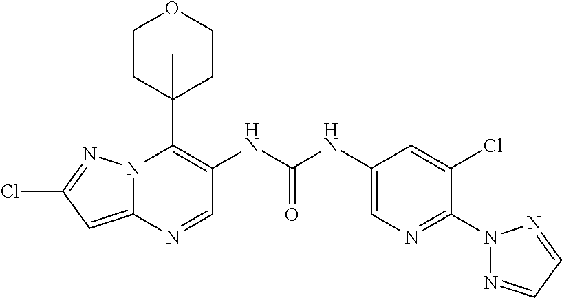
N12C(=CC(Cl)=N1)N=CC(NC(NC1=CN=C(N3N=CC=N3)C(Cl)=C1)=O)=C2C1(C)CCOCC1
